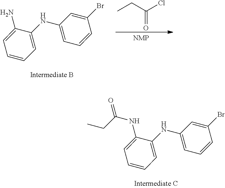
C1=CC=C(NC2=CC=CC(Br)=C2)C(N)=C1.[NMP].C(=O)(CC)Cl.C1=CC=C(NC2=CC=CC(Br)=C2)C(NC(CC)=O)=C1
